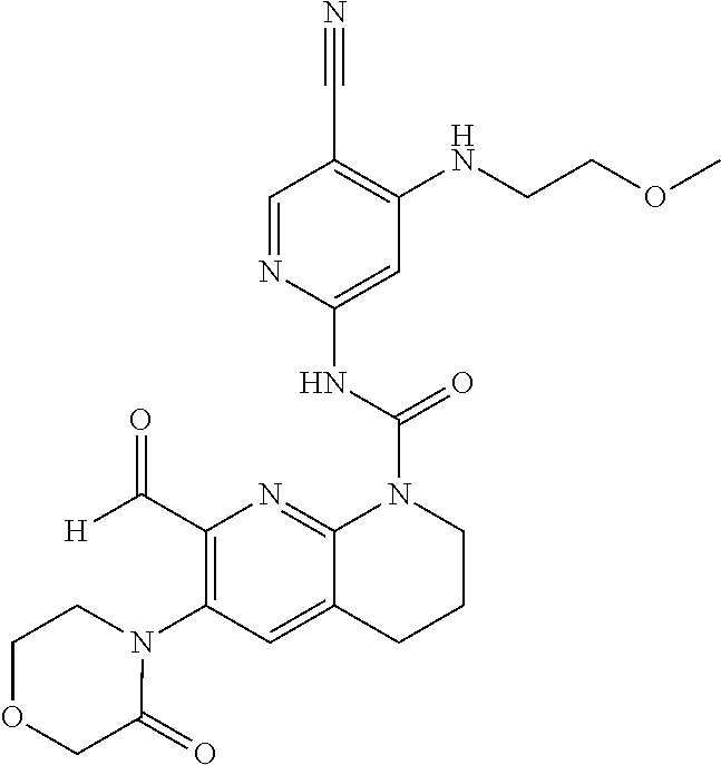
C1(C([H])=O)=C(N2CCOCC2=O)C=C2C(=N1)N(C(NC1=CC(NCCOC)=C(C#N)C=N1)=O)CCC2
